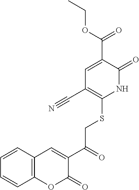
C1=CC2=C(C=C1)OC(=O)C(C(=O)CSC1=C(C#N)C=C(C(OCC)=O)C(=O)N1)=C2
